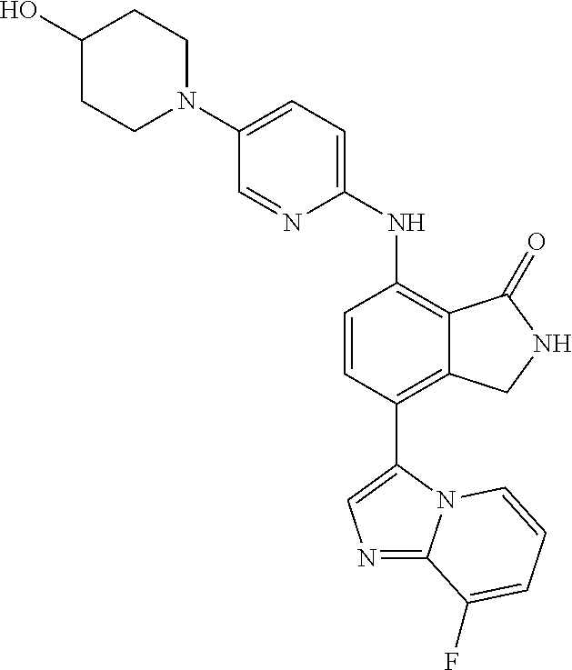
C1(N2CCC(O)CC2)=CC=C(NC2=C3C(=C(C4=CN=C5N4C=CC=C5F)C=C2)CNC3=O)N=C1
